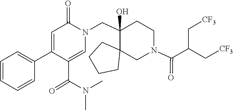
CN(C)C(C1=CN(CC2(O)C3(CCCC3)CN(C(=O)C(C[CF3])C[CF3])CC2)C(=O)C=C1C1=CC=CC=C1)=O
